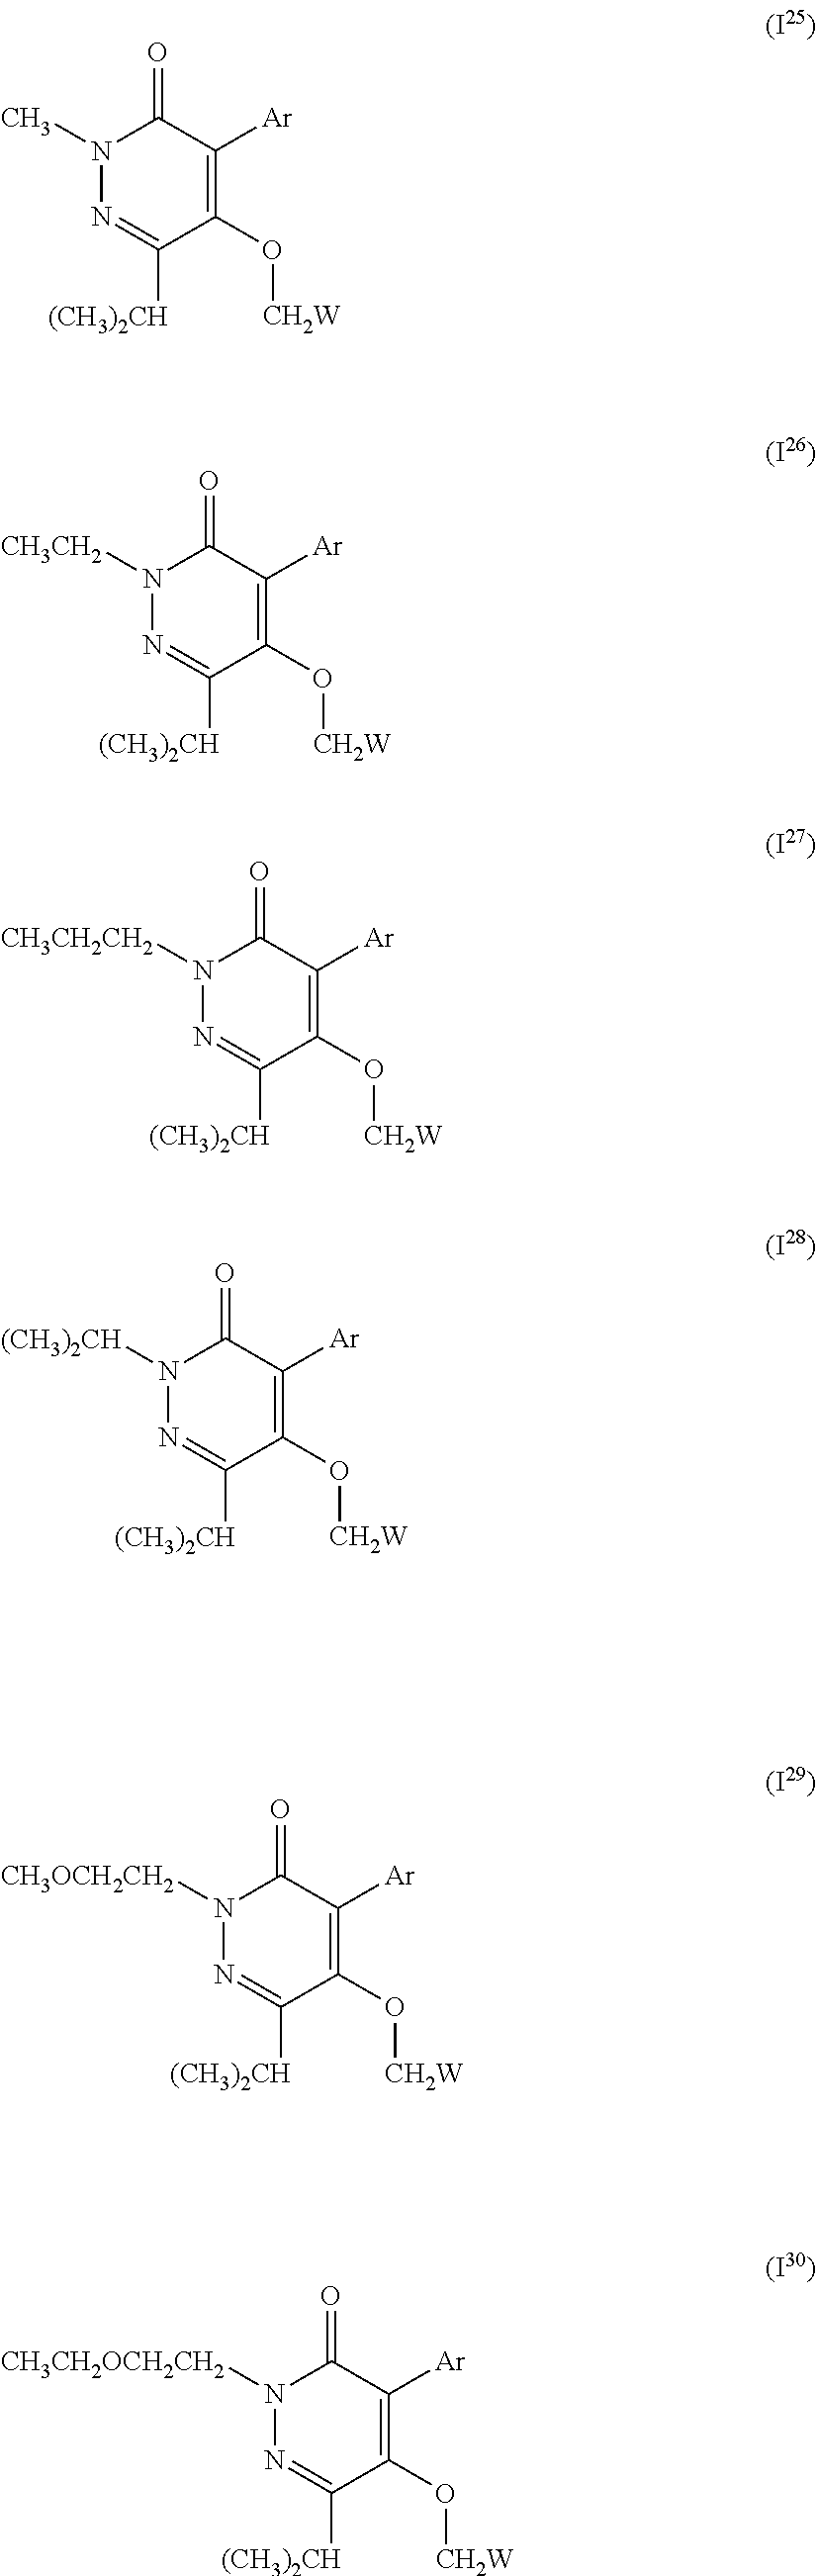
N1(C)N=C([(CH3)2CH])C(O[CH2W])=C([Ar])C1=O.N1([CH3CH2])N=C([(CH3)2CH])C(O[CH2W])=C([Ar])C1=O.N1([CH3CH2CH2])N=C([(CH3)2CH])C(O[CH2W])=C([Ar])C1=O.N1([(CH3)2CH])N=C([(CH3)2CH])C(O[CH2W])=C([Ar])C1=O.N1([CH3OCH2CH2])N=C([(CH3)2CH])C(O[CH2W])=C([Ar])C1=O.N1([CH3CH2OCH2CH2])N=C([(CH3)2CH])C(O[CH2W])=C([Ar])C1=O
